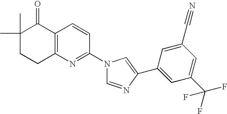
C1(C)(C)CCC2=C(C1=O)C=CC(N1C=NC(C3=CC(C(F)(F)F)=CC(C#N)=C3)=C1)=N2
